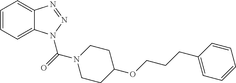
C1=CC=C2C(=C1)N=NN2C(N1CCC(OCCCC2=CC=CC=C2)CC1)=O
